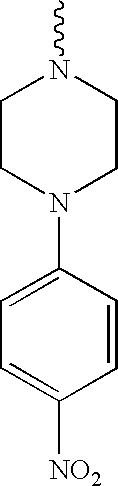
C1(N2CCN(C)CC2)=CC=C([NO2])C=C1
